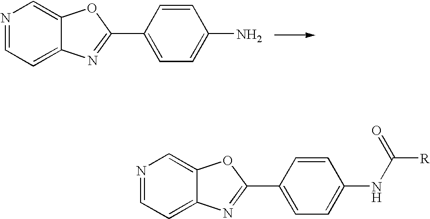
N1=CC=C2C(=C1)OC(C1=CC=C(N)C=C1)=N2.N1=CC=C2C(=C1)OC(C1=CC=C(NC([R])=O)C=C1)=N2
